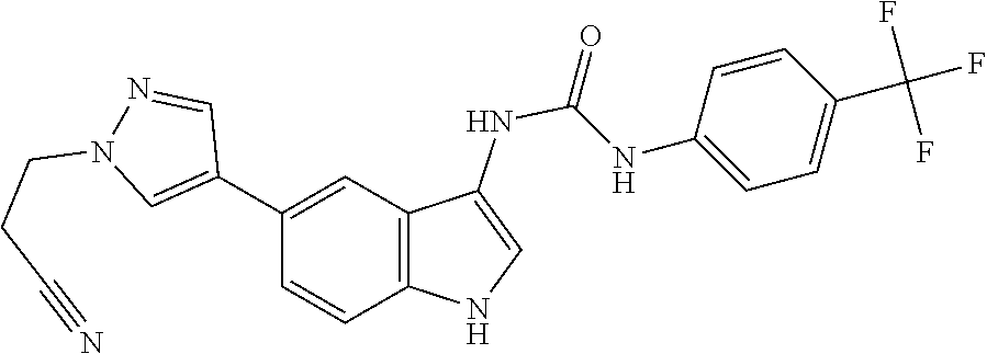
C1(C2=CC3=C(NC=C3NC(NC3=CC=C(C(F)(F)F)C=C3)=O)C=C2)=CN(CCC#N)N=C1
